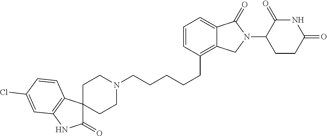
C(CCCC1=C2C(=CC=C1)C(=O)N(C1C(=O)NC(=O)CC1)C2)CN1CCC2(CC1)C(=O)NC1=C2C=CC(Cl)=C1
